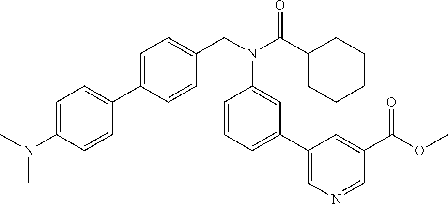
C1=C(N(C)C)C=CC(C2=CC=C(CN(C(C3CCCCC3)=O)C3=CC(C4=CN=CC(C(OC)=O)=C4)=CC=C3)C=C2)=C1
